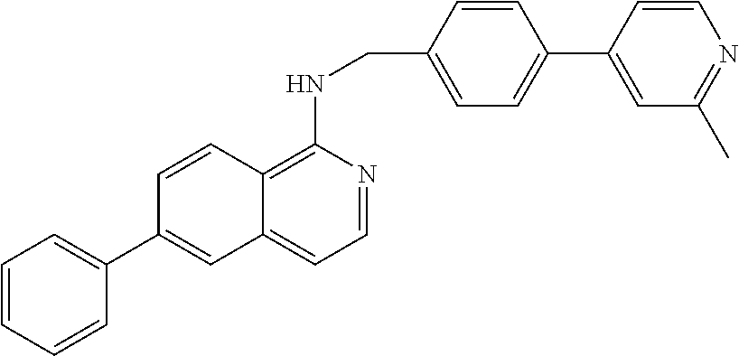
C12=C(NCC3=CC=C(C4=CC(C)=NC=C4)C=C3)N=CC=C1C=C(C1=CC=CC=C1)C=C2
